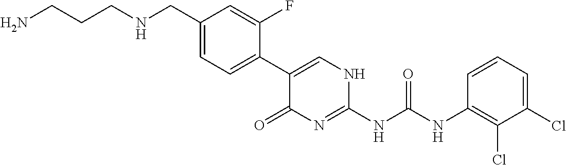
C1(C2=CC=C(CNCCCN)C=C2F)=CNC(NC(NC2=C(Cl)C(Cl)=CC=C2)=O)=NC1=O
